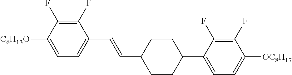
C1(F)=C(F)C([C6H13O])=CC=C1C=CC1CCC(C2=CC=C([OC8H17])C(F)=C2F)CC1
